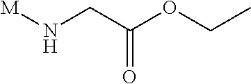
[M]NCC(OCC)=O
